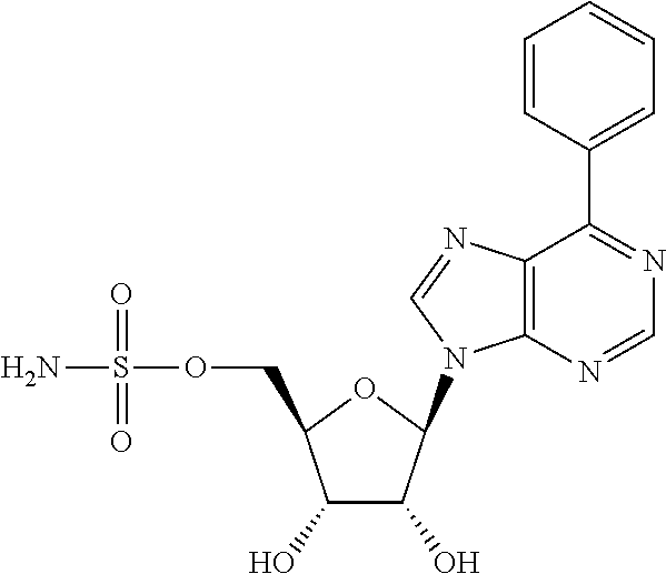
C1(O)C(O)C(N2C3=C(N=C2)C(C2=CC=CC=C2)=NC=N3)OC1COS(N)(=O)=O
